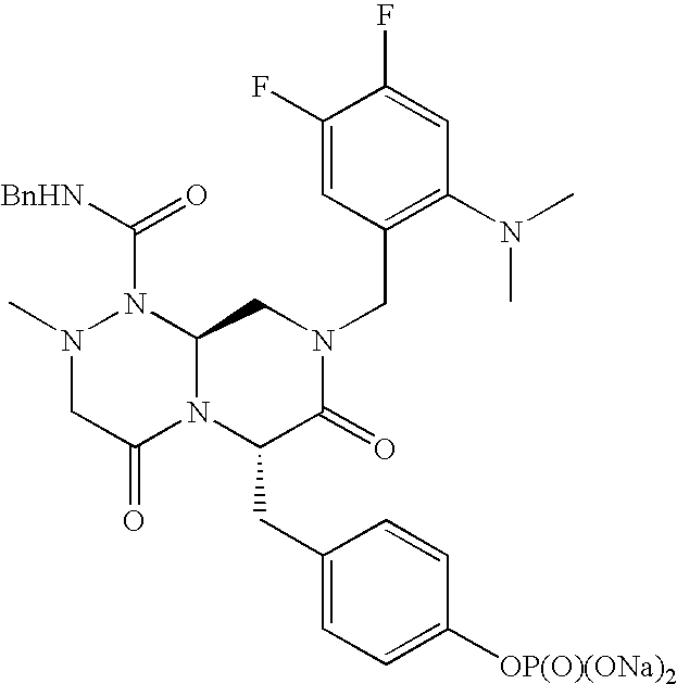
C1=C(F)C(F)=CC(CN2CC3N(C(CC4=CC=C([OP(O)(ONa)2])C=C4)C2=O)C(=O)CN(C)N3C([BnHN])=O)=C1N(C)C
